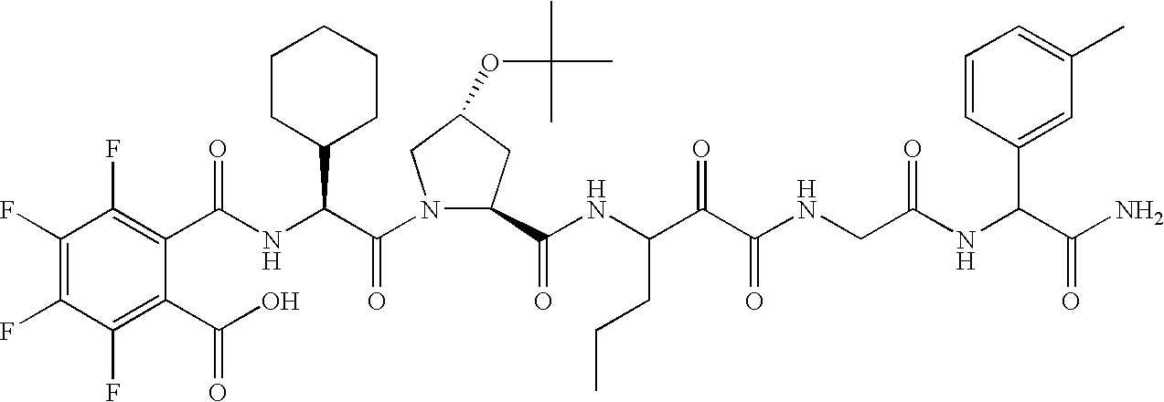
C(NC(C(N1C(C(NC(C(C(NCC(NC(C(N)=O)C2=CC(C)=CC=C2)=O)=O)=O)CCC)=O)CC(OC(C)(C)C)C1)=O)C1CCCCC1)(=O)C1=C(F)C(F)=C(F)C(F)=C1C(O)=O
